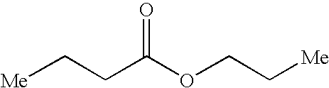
C(CC(OCC[Me])=O)[Me]
